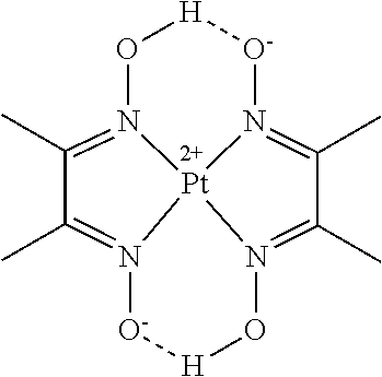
O1N2=C(C)C(C)=N3[Pt]24N(=C(C)C(C)=N4O[H][O-]3)[O-][H]1
